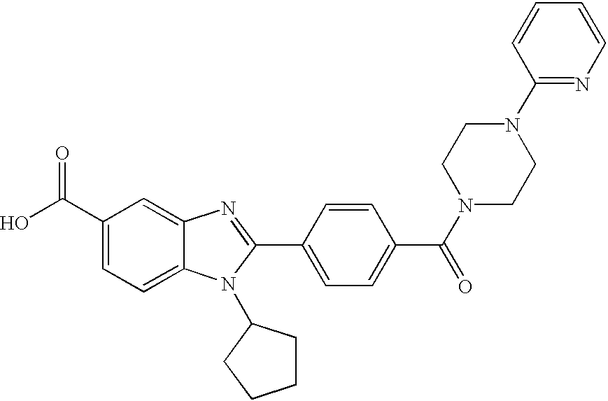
C1(C(O)=O)=CC=C2C(=C1)N=C(C1=CC=C(C(N3CCN(C4=NC=CC=C4)CC3)=O)C=C1)N2C1CCCC1
